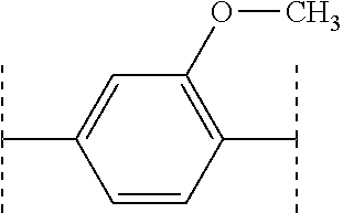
C1(C(C)C)=C(OC)C=C(C(C)C)C=C1
